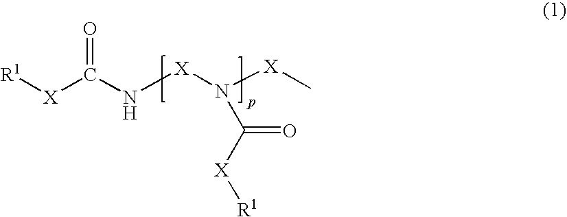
O=C(N[X]N([X]C)C([X][R1])=O)[X][R1]
